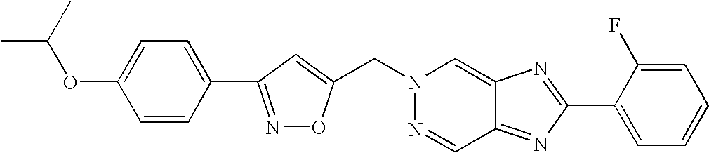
C(N1N=CC2=NC(C3=CC=CC=C3F)=NC2=C1)C1=CC(C2=CC=C(OC(C)C)C=C2)=NO1
